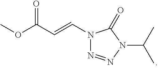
N1(C=CC(OC)=O)N=NN(C(C)C)C1=O
